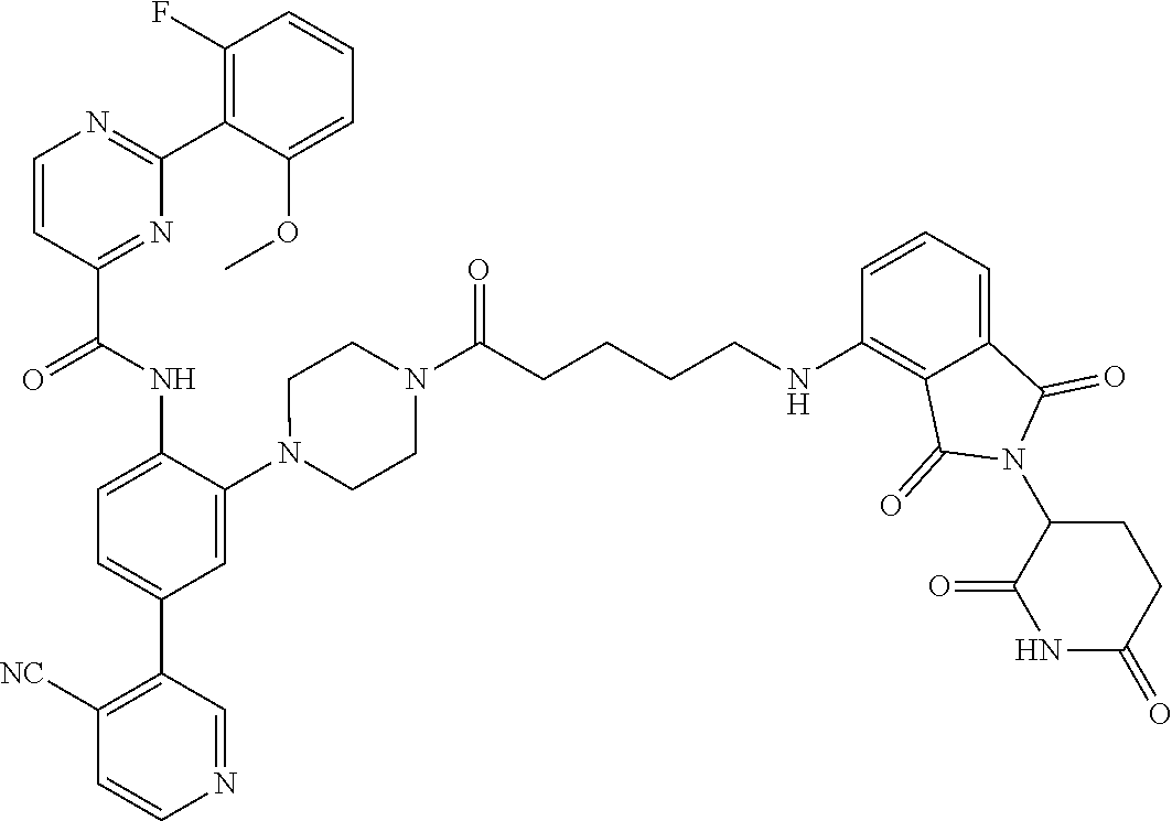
C1=CC(C(NC2=CC=C(C3=C([NC])C=CN=C3)C=C2N2CCN(C(CCCCNC3=C4C(=CC=C3)C(=O)N(C3C(=O)NC(=O)CC3)C4=O)=O)CC2)=O)=NC(C2=C(F)C=CC=C2OC)=N1
